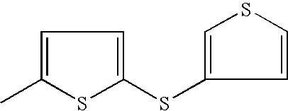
C1=C(C)SC(SC2=CSC=C2)=C1
